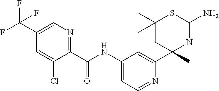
C1(C(NC2=CC=NC(C3(C)N=C(N)SC(C)(C)C3)=C2)=O)=NC=C(C(F)(F)F)C=C1Cl
